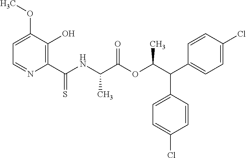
C1=C(OC)C(O)=C(C(NC(C(OC(C(C2=CC=C(Cl)C=C2)C2=CC=C(Cl)C=C2)C)=O)C)=S)N=C1
